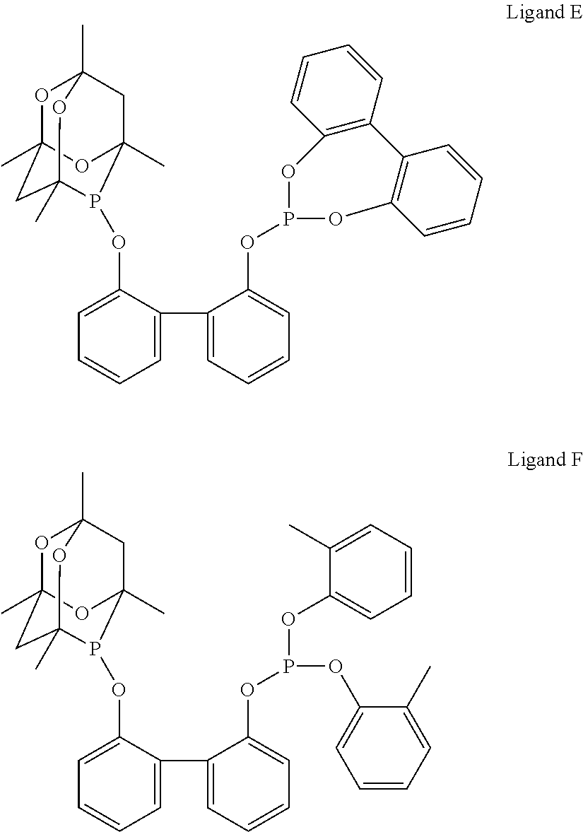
O1C2(C)CC3(C)P(OC4=CC=CC=C4C4=CC=CC=C4OP4OC5=C(C6=C(C=CC=C6)O4)C=CC=C5)C(C)(CC1(C)O3)O2.O1C2(C)CC3(C)P(OC4=CC=CC=C4C4=CC=CC=C4OP(OC4=CC=CC=C4C)OC4=CC=CC=C4C)C(C)(CC1(C)O3)O2
